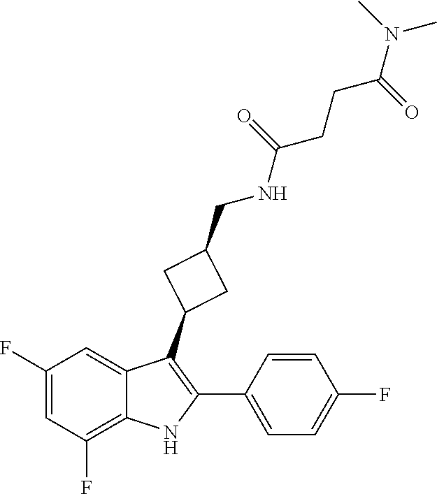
CN(C)C(CCC(NCC1CC(C2=C(C3=CC=C(F)C=C3)NC3=C(F)C=C(F)C=C23)C1)=O)=O
